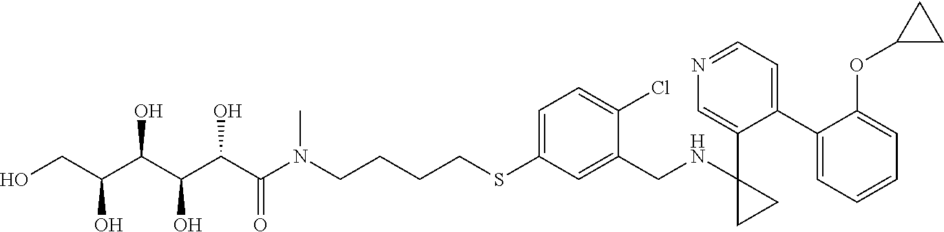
S(C1=CC=C(Cl)C(CNC2(C3=CN=CC=C3C3=CC=CC=C3OC3CC3)CC2)=C1)CCCCN(C(C(C(C(C(CO)O)O)O)O)=O)C
